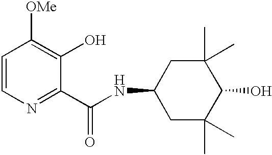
N(C(C1=NC=CC([OMe])=C1O)=O)C1CC(C)(C)C(O)C(C)(C)C1
